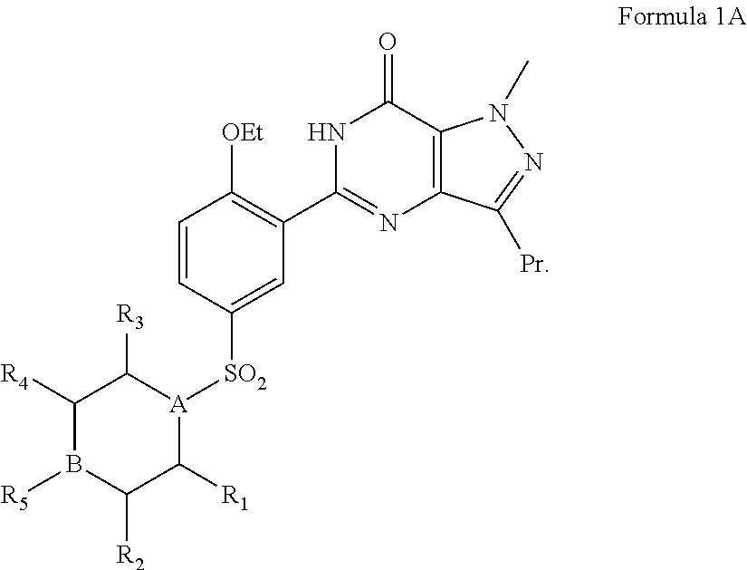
C1=CC([SO2][A]2C([R3])C([R4])B([R5])C([R2])C2[R1])=CC(C2=NC3=C(C(=O)N2)N(C)N=C3[Pr])=C1[OEt]
